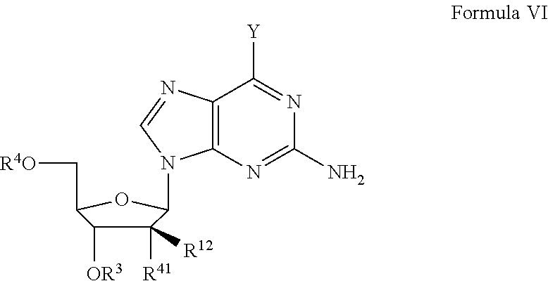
C1([R41])([R12])C([OR3])C(C[R4O])OC1N1C2=C(C([Y])=NC(N)=N2)N=C1
